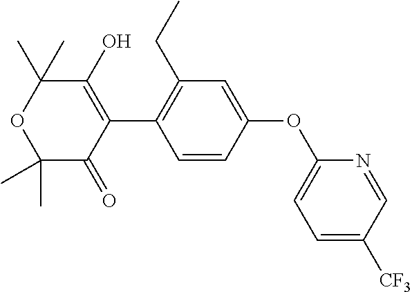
C1=CC(OC2=CC=C([CF3])C=N2)=CC(CC)=C1C1=C(O)C(C)(C)OC(C)(C)C1=O
